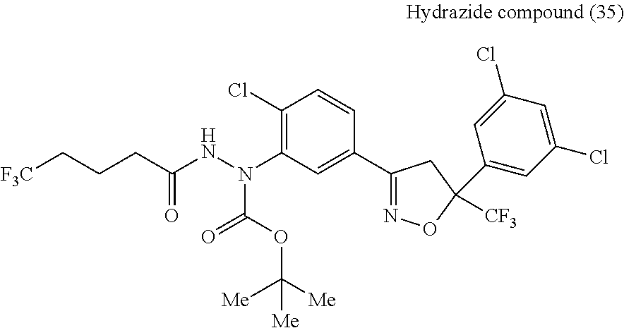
C1(Cl)=C(N(NC(CCC[F3C])=O)C(OC([Me])([Me])[Me])=O)C=C(C2=NOC(C3=CC(Cl)=CC(Cl)=C3)([CF3])C2)C=C1
